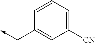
C1=CC=C([CN])C=C1C->C
